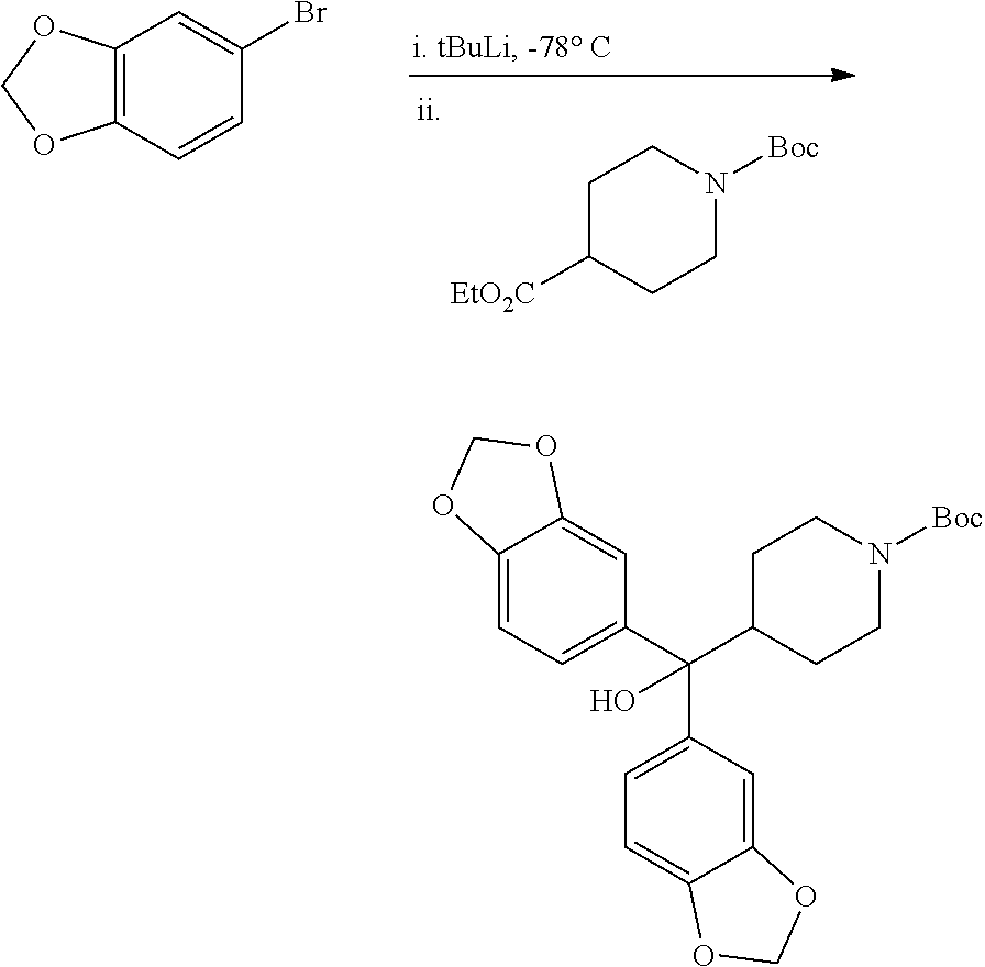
C1C([EtO2C])CCN([Boc])C1.C12=C(C=CC(Br)=C1)OCO2.C12=CC=C(C(C3=CC=C4C(=C3)OCO4)(O)C3CCN([Boc])CC3)C=C1OCO2
